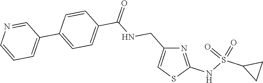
N1=CC(C2=CC=C(C(=O)NCC3=CSC(NS(C4CC4)(=O)=O)=N3)C=C2)=CC=C1
